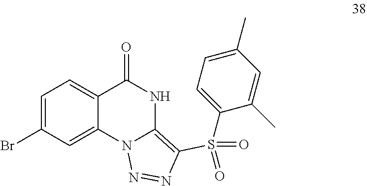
C12=CC(Br)=CC=C1C(=O)NC1=C(S(C3=CC=C(C)C=C3C)(=O)=O)N=NN21
